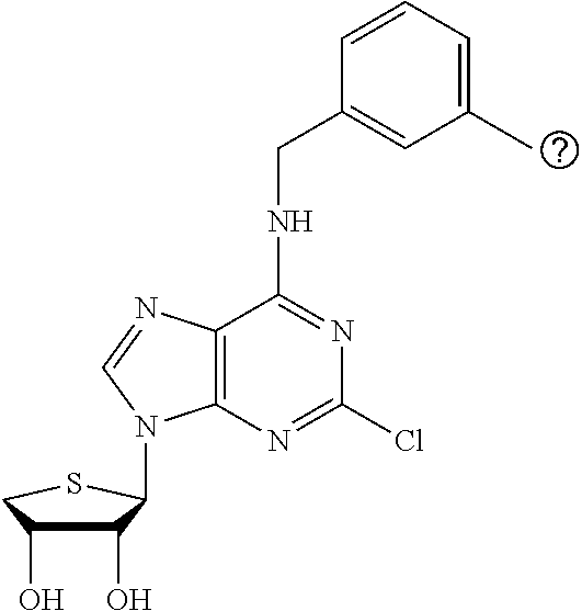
C1(O)C(O)CSC1N1C2=C(C(NCC3=CC(C)=CC=C3)=NC(Cl)=N2)N=C1
